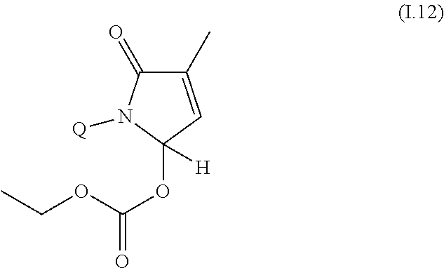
C1(C)=CC(OC(=O)OCC)([H])N([Q])C1=O
